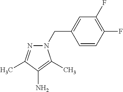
N1(CC2=CC(F)=C(F)C=C2)N=C(C)C(N)=C1C
